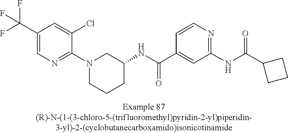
C1(C(F)(F)F)=CN=C(N2CCCC(NC(C3=CC(NC(C4CCC4)=O)=NC=C3)=O)C2)C(Cl)=C1
